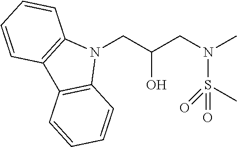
N1(CC(CN(C)S(C)(=O)=O)O)C2=C(C3=C1C=CC=C3)C=CC=C2
